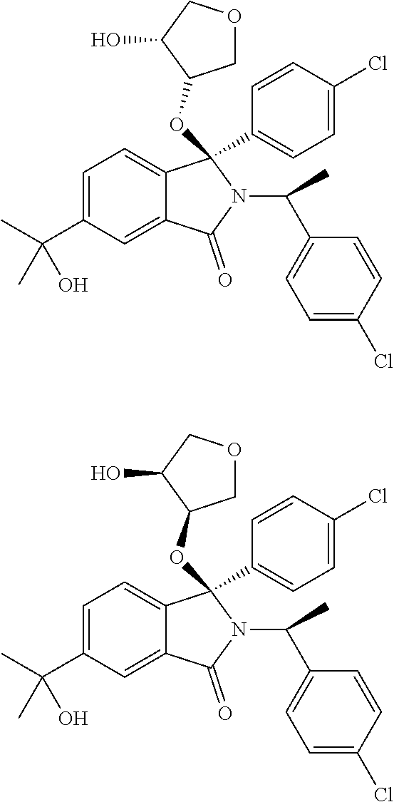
C1=C(C(C)(O)C)C=C2C(=C1)C(C1=CC=C(Cl)C=C1)(OC1COCC1O)N(C(C1=CC=C(Cl)C=C1)C)C2=O.C1=C(C(C)(O)C)C=C2C(=C1)C(C1=CC=C(Cl)C=C1)(OC1COCC1O)N(C(C1=CC=C(Cl)C=C1)C)C2=O
